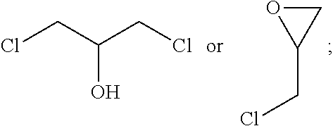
ClCC(O)CCl.O1C(CCl)C1
